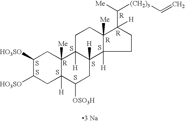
C1([HO3SO])C([HO3SO])CC2([H])C([Me])(C1)C1([H])C([H])(CC2[OSO3H])C2([H])C([Me])(CC1)C(C([(CH2)3]C=C)[Me])([H])CC2.S.S.[R].S.S.S.[R].[R].[R].[3 Na].S.S
